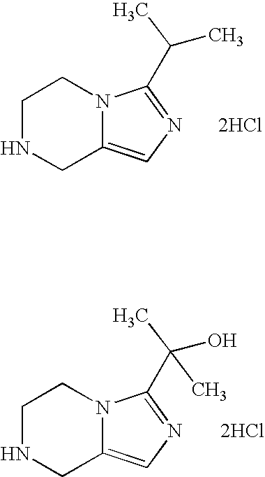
C1NCC2=CN=C(C(C)C)N2C1.[2HCl].C1NCC2=CN=C(C(O)(C)C)N2C1.[2HCl]
